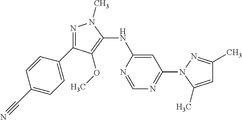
N1=C(C2=CC=C(C#N)C=C2)C(OC)=C(NC2=CC(N3C(C)=CC(C)=N3)=NC=N2)N1C
